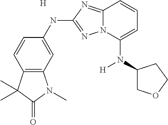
C12=C(C=C(NC3=NN4C(=N3)C=CC=C4N(C3COCC3)[H])C=C1)N(C)C(=O)C2(C)C.[H]
